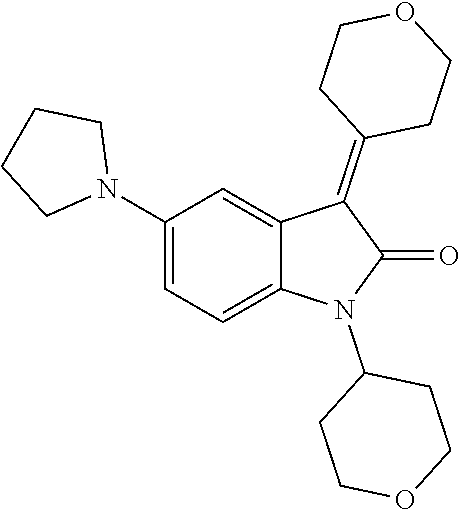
C1(N2C(=O)C(=C3CCOCC3)C3=CC(N4CCCC4)=CC=C23)CCOCC1
